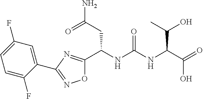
O1C(C(NC(NC(C(=O)O)C(O)C)=O)CC(N)=O)=NC(C2=CC(F)=CC=C2F)=N1
